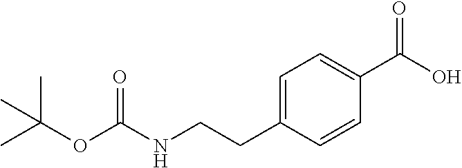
C1=C(CCNC(OC(C)(C)C)=O)C=CC(C(O)=O)=C1
